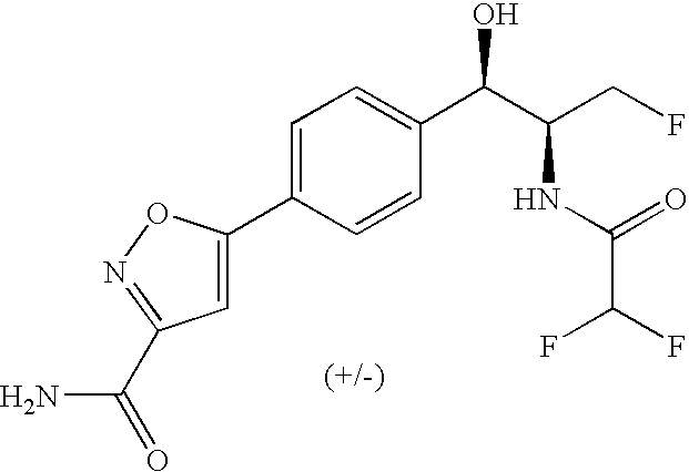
C1(C2=CC=C(C(C(CF)NC(C(F)F)=O)O)C=C2)=CC(C(N)=O)=NO1
